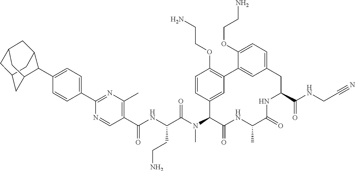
C1(C(NC(C(N(C2C(=O)NC(C)C(=O)NC(C(=O)NCC#N)CC3=CC=C(OCCN)C(=C3)C3=C(OCCN)C=CC2=C3)C)=O)CCN)=O)=C(C)N=C(C2=CC=C(C3C4CC5CC(C4)CC3C5)C=C2)N=C1
